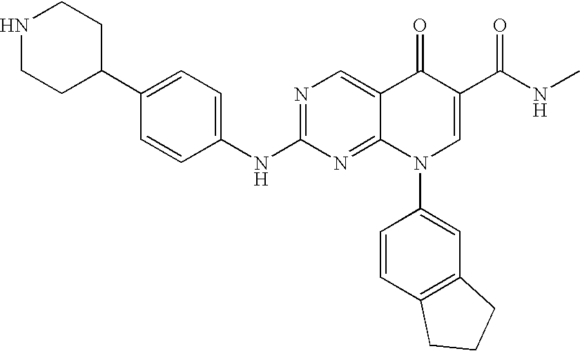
C1CC(C2=CC=C(NC3=NC=C4C(=N3)N(C3=CC5=C(C=C3)CCC5)C=C(C(=O)NC)C4=O)C=C2)CCN1
